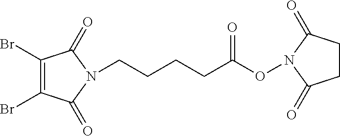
C1(Br)=C(Br)C(=O)N(CCCCC(ON2C(=O)CCC2=O)=O)C1=O
